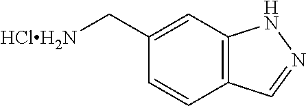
C1(C[HClH2N])=CC2=C(C=C1)C=NN2
